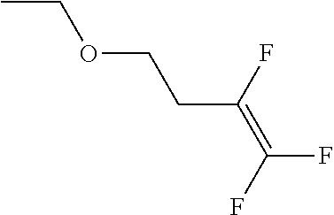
CCOCCC(=C(F)F)F
